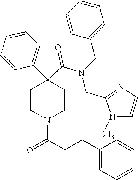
N(C(C1(C2=CC=CC=C2)CCN(C(CCC2=CC=CC=C2)=O)CC1)=O)(CC1=CC=CC=C1)CC1=NC=CN1C
